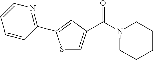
C1(C2=CC(C(N3CCCCC3)=O)=CS2)=NC=CC=C1
